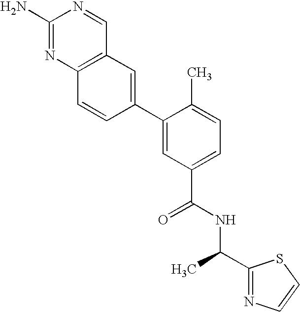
C12=C(C=C(C3=CC(C(=O)NC(C4=NC=CS4)C)=CC=C3C)C=C1)C=NC(N)=N2
